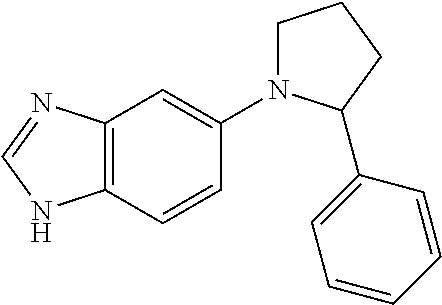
C1CCC(C2=CC=CC=C2)N1C1=CC2=C(C=C1)NC=N2
